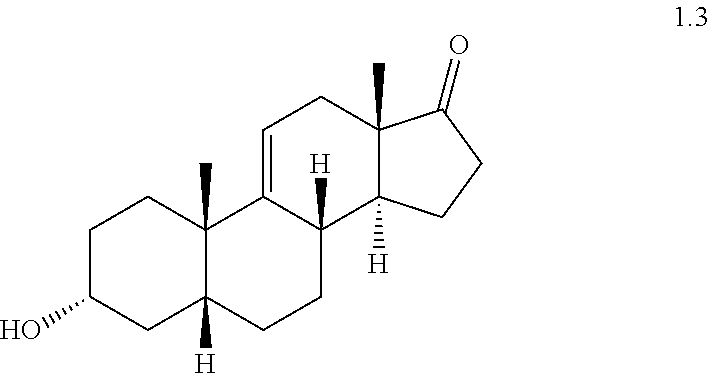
C1C(O)CC2([H])C(C)(C1)C1=CCC3(C)C([H])(C1([H])CC2)CCC3=O
